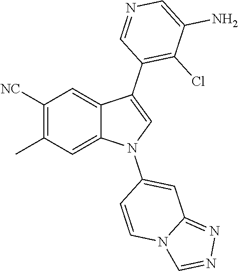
C12=CC(C)=C([NC])C=C1C(C1=C(Cl)C(N)=CN=C1)=CN2C1=CC2=NN=CN2C=C1
